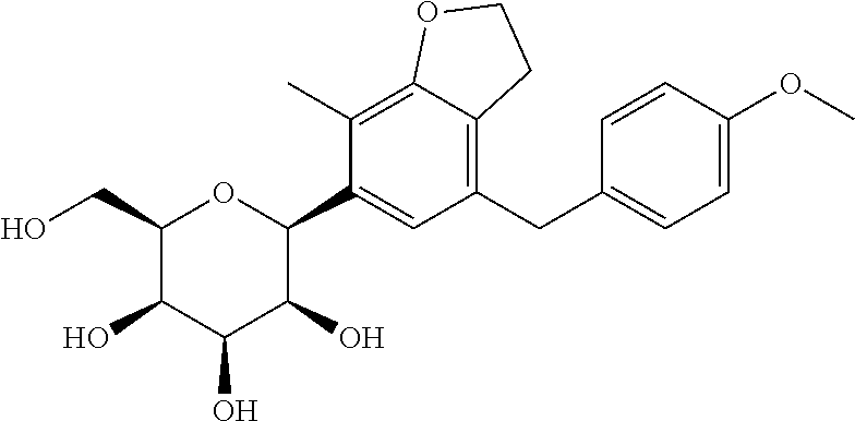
C1(C)=C2C(=C(CC3=CC=C(OC)C=C3)C=C1C1OC(CO)C(O)C(O)C1O)CCO2
